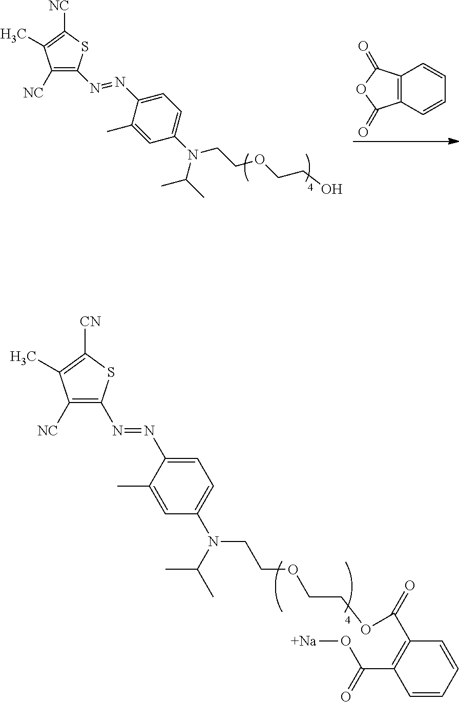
C12=C(C(=O)OC1=O)C=CC=C2.[NC]C1=C(N=NC2=CC=C(N(CCOCCO)C(C)C)C=C2C)SC([NC])=C1C.[NC]C1=C(N=NC2=CC=C(N(CCOCCOC(=O)C3=C(C(=O)O[Na])C=CC=C3)C(C)C)C=C2C)SC([CN])=C1C
